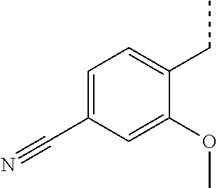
C1=C(C#N)C=C(OC)C(CC)=C1
